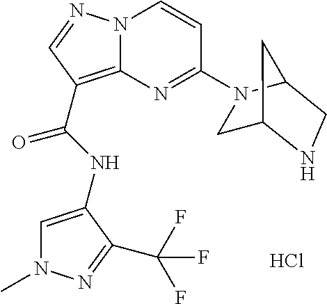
Cl.N(C(=O)C1=C2N(N=C1)C=CC(N1CC3NCC1C3)=N2)C1=CN(C)N=C1C(F)(F)F
